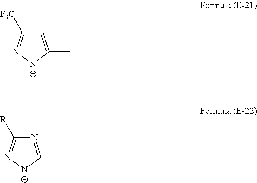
C1([F3C])=N[N-]C(C)=C1.C1([R])=N[N-]C(C)=N1
